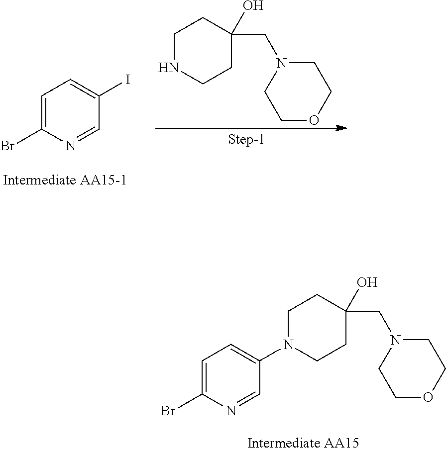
C1=C(Br)N=CC(I)=C1.C1NCCC(CN2CCOCC2)(O)C1.C1CC(CN2CCOCC2)(O)CCN1C1=CC=C(Br)N=C1
